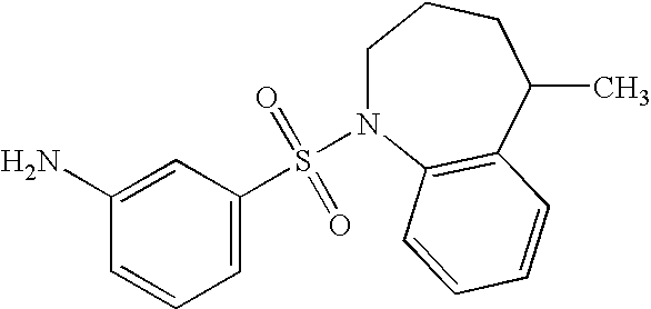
C1(N)=CC(S(=O)(=O)N2CCCC(C)C3=C2C=CC=C3)=CC=C1
